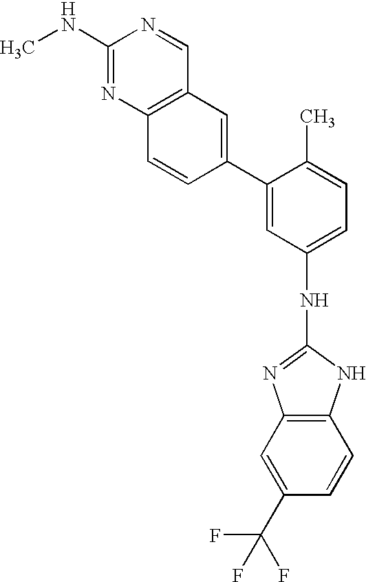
CNC1=NC2=C(C=N1)C=C(C1=CC(NC3=NC4=C(N3)C=CC(C(F)(F)F)=C4)=CC=C1C)C=C2
